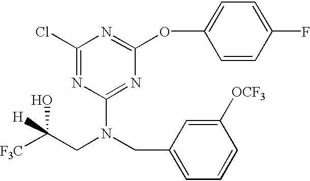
C1(Cl)=NC(N(CC2=CC=CC([OCF3])=C2)CC([F3C])(O)[H])=NC(OC2=CC=C(F)C=C2)=N1
